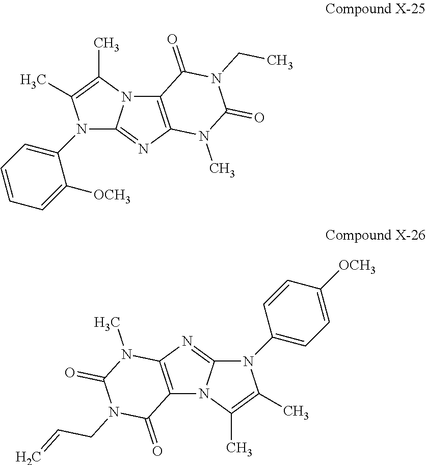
N12C3=C(N=C1N(C1=CC=CC=C1[OCH3])C(C)=C2C)N(C)C(=O)N(CC)C3=O.N12C3=C(N=C1N(C1=CC=C([OCH3])C=C1)C(C)=C2C)N(C)C(=O)N(CC=C)C3=O
